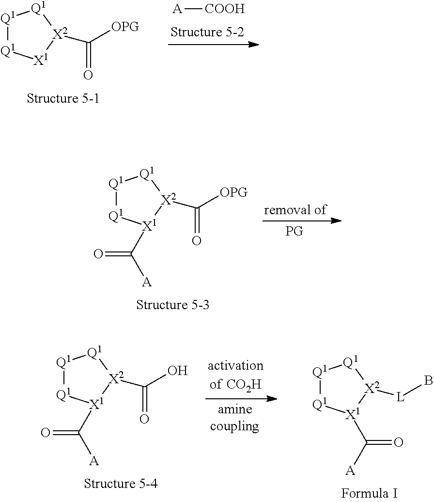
[Q1]1[Q1][X1](C([A])=O)[X2](C([OPG])=O)[Q1]1.[Q1]1[Q1][X1](C([A])=O)[X2]([L]B)[Q1]1.[Q1]1[Q1][X1](C([A])=O)[X2](C(O)=O)[Q1]1.[Q1]1[Q1][X1][X2](C([OPG])=O)[Q1]1.[A][COOH]
